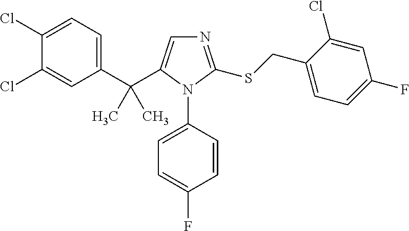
C1(C(C2=CN=C(SCC3=CC=C(F)C=C3Cl)N2C2=CC=C(F)C=C2)(C)C)=CC=C(Cl)C(Cl)=C1
